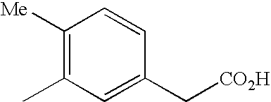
C1([Me])=C(C)C=C(C[CO2H])C=C1
